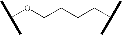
C(OCCCCC(C)C)(C)C
